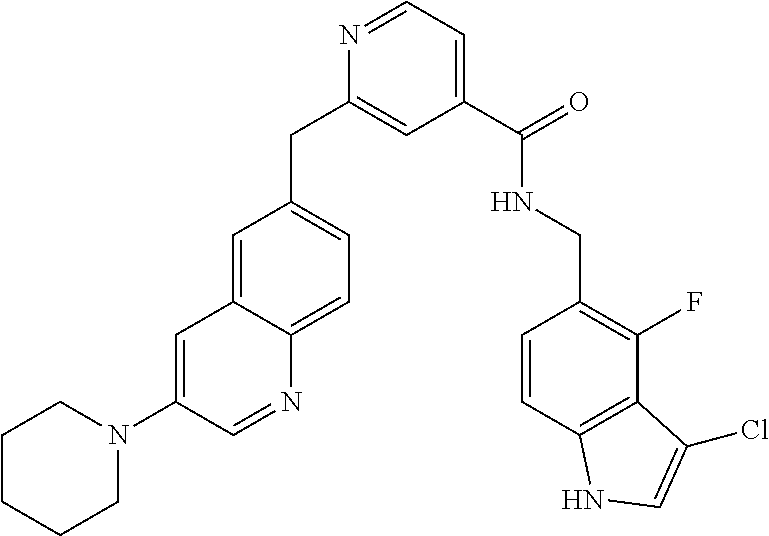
N1=CC=C(C(=O)NCC2=C(F)C3=C(C=C2)NC=C3Cl)C=C1CC1=CC=C2C(=C1)C=C(N1CCCCC1)C=N2
